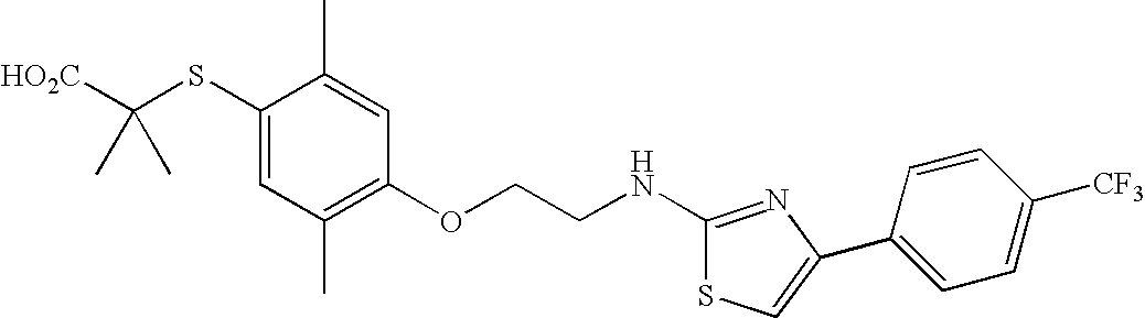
C1(SC([HO2C])(C)C)=CC(C)=C(OCCNC2=NC(C3=CC=C([CF3])C=C3)=CS2)C=C1C
